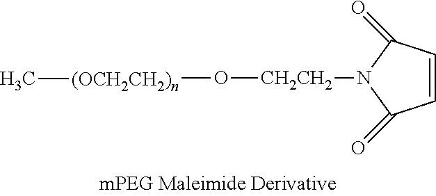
C1(=O)C=CC(=O)N1[CH2CH2]O[(OCH2CH2)n]C
